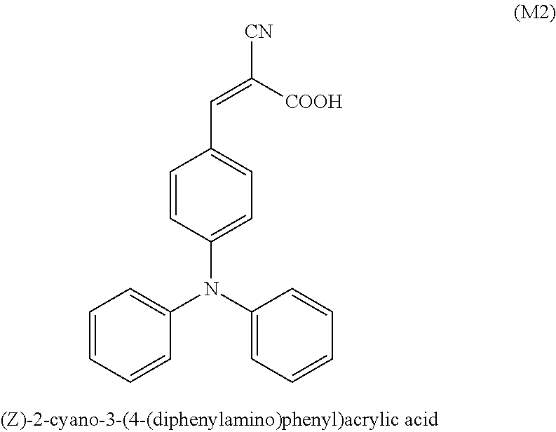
C1=CC(N(C2=CC=CC=C2)C2=CC=CC=C2)=CC=C1C=C([CN])[COOH]
